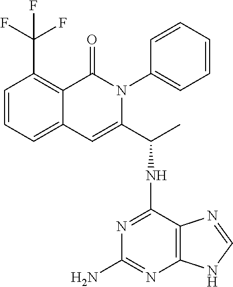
C12=CC=CC(C(F)(F)F)=C1C(=O)N(C1=CC=CC=C1)C(C(NC1=NC(N)=NC3=C1N=CN3)C)=C2
